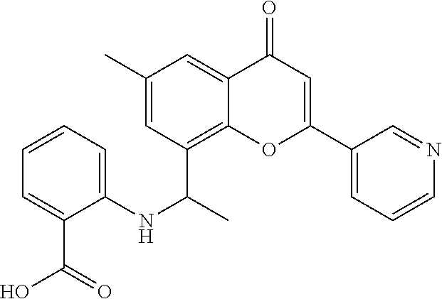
C1(C)=CC(C(C)NC2=CC=CC=C2C(=O)O)=C2C(=C1)C(=O)C=C(C1=CC=CN=C1)O2
